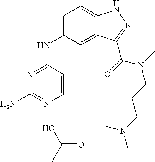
N1=C(NC2=CC=C3C(=C2)C(C(=O)N(CCCN(C)C)C)=NN3)C=CN=C1N.OC(C)=O
